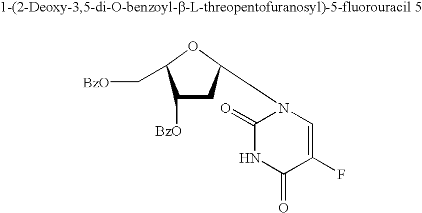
C1([BzO])CC(N2C(=O)NC(=O)C(F)=C2)OC1C[BzO]
